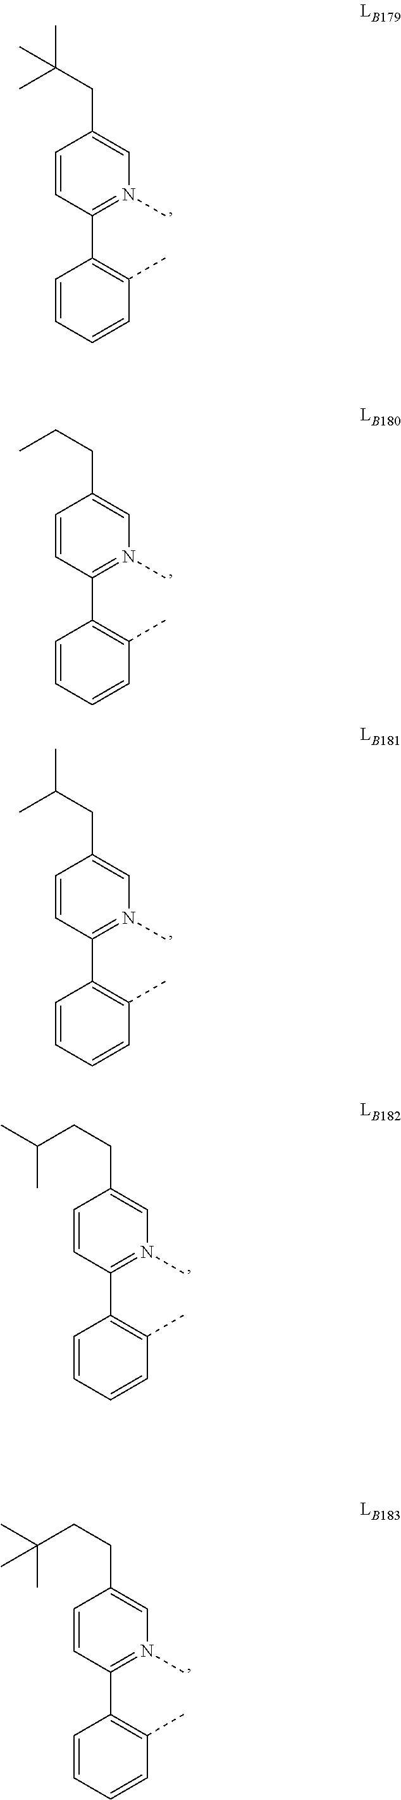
C1=CC(C2=C(C)C=CC=C2)=N(C)C=C1CC(C)(C)C.C1=CC(C2=C(C)C=CC=C2)=N(C)C=C1CCC.C1=CC(C2=C(C)C=CC=C2)=N(C)C=C1CC(C)C.C1=CC(C2=C(C)C=CC=C2)=N(C)C=C1CCC(C)C.C1=CC(C2=C(C)C=CC=C2)=N(C)C=C1CCC(C)(C)C
